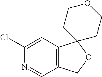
C12=C(C=C(Cl)N=C1)C1(OC2)CCOCC1
